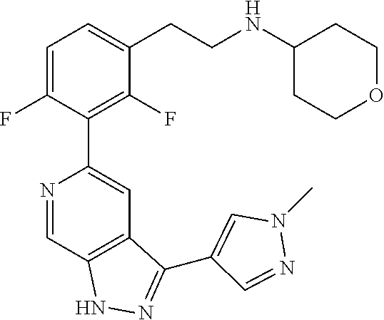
N1=CC2=C(C=C1C1=C(F)C(CCNC3CCOCC3)=CC=C1F)C(C1=CN(C)N=C1)=NN2
